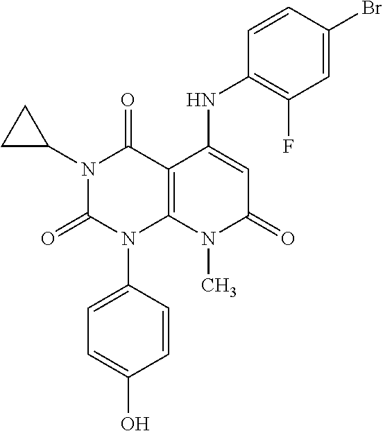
C1=CC(N2C3=C(C(=O)N(C4CC4)C2=O)C(NC2=C(F)C=C(Br)C=C2)=CC(=O)N3C)=CC=C1O
